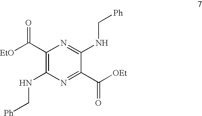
C1(C(=O)[EtO])=C(NC[Ph])N=C(C(=O)[OEt])C(NC[Ph])=N1
